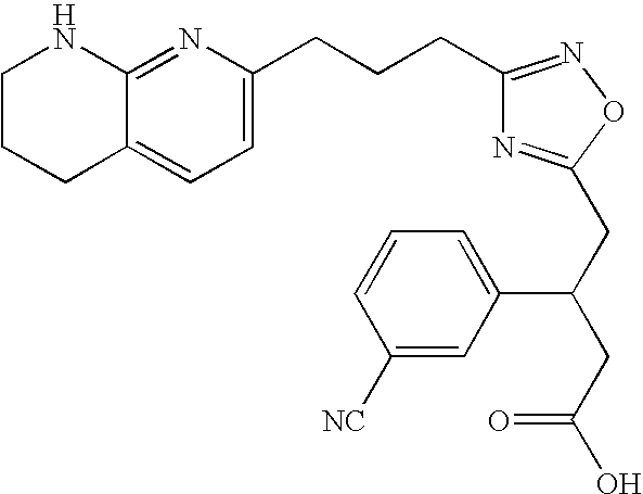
C1CCC2=CC=C(CCCC3=NOC(CC(C4=CC=CC([NC])=C4)CC(=O)O)=N3)N=C2N1
